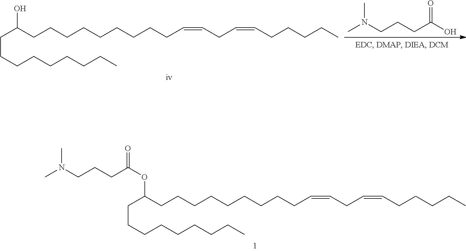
CN(CCCC(O)=O)C.C(CCCCCCCCCC=CCC=CCCCCC)(O)CCCCCCCCC.C(CCCCCCCCCC=CCC=CCCCCC)(OC(=O)CCCN(C)C)CCCCCCCCC
